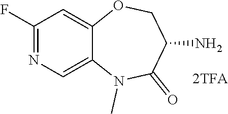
N1=C(F)C=C2C(=C1)N(C)C(=O)C(N)CO2
